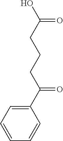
C1(C(CCCC(O)=O)=O)=CC=CC=C1
